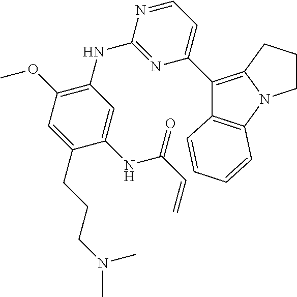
C1(C2=C3N(C4=C2C=CC=C4)CCC3)=CC=NC(NC2=C(OC)C=C(CCCN(C)C)C(NC(C=C)=O)=C2)=N1
